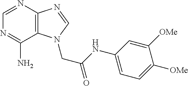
C1(NC(=O)CN2C3=C(N=CN=C3N)N=C2)=CC=C([OMe])C([OMe])=C1
